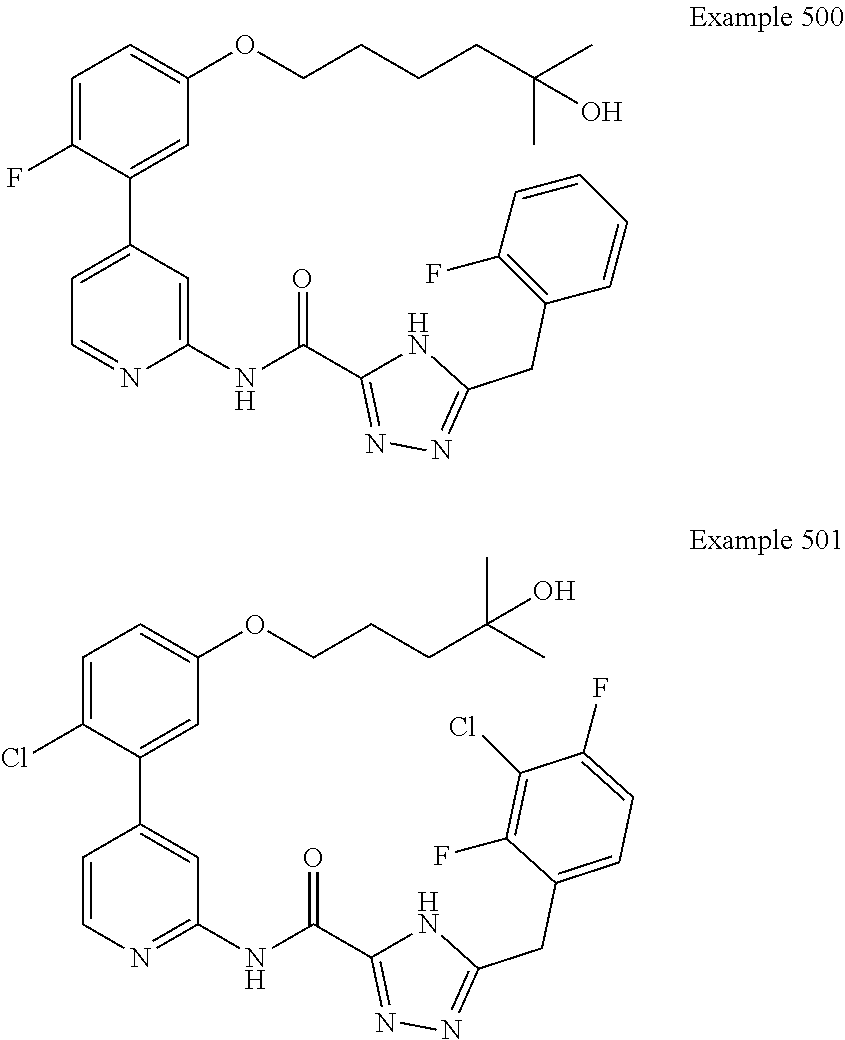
C1=C(F)C(C2=CC=NC(NC(=O)C3=NN=C(CC4=C(F)C=CC=C4)N3)=C2)=CC(OCCCCC(C)(O)C)=C1.C1=C(Cl)C(C2=CC(NC(=O)C3=NN=C(CC4=CC=C(F)C(Cl)=C4F)N3)=NC=C2)=CC(OCCCC(C)(O)C)=C1
